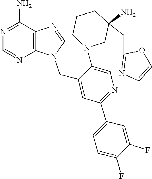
N1(CC2=CC(C3=CC=C(F)C(F)=C3)=NC=C2N2CC(CC3=NC=CO3)(N)CCC2)C=NC2=C1N=CN=C2N
